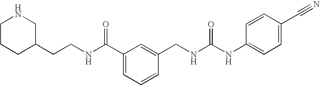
C1CNCC(CCNC(C2=CC=CC(CNC(NC3=CC=C(C#N)C=C3)=O)=C2)=O)C1
